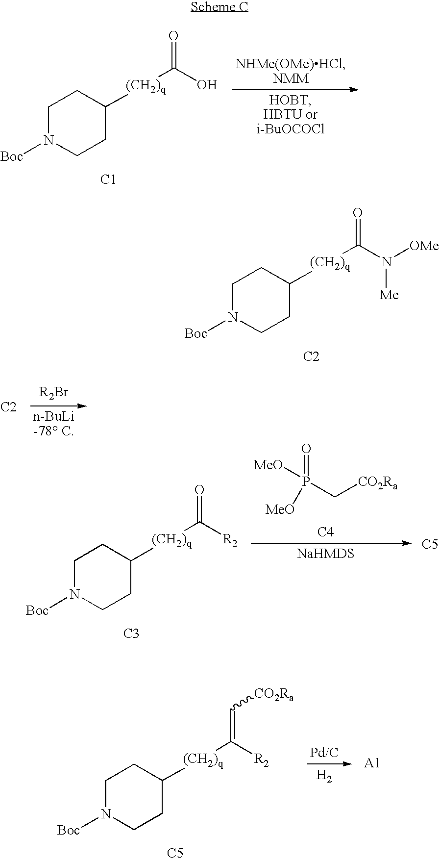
C1N([Boc])CCC([(CH2)q]C(O)=O)C1.[C1].C1N([Boc])CCC([(CH2)q]C(N([OMe])[Me])=O)C1.[C2].[C2].C([CO2Ra])P(=O)([MeO])[MeO].[C4].C1N([Boc])CCC([(CH2)q]C([R2])=O)C1.[C3].[C5].C1N([Boc])CCC([(CH2)q]C([R2])=C[CO2Ra])C1.[C5].[H2]
